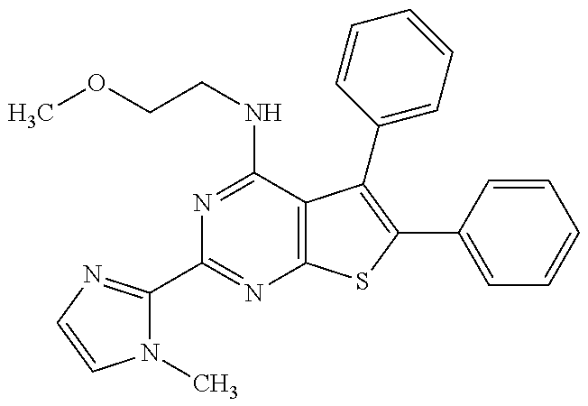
N1(C)C(C2=NC3=C(C(NCCOC)=N2)C(C2=CC=CC=C2)=C(C2=CC=CC=C2)S3)=NC=C1
